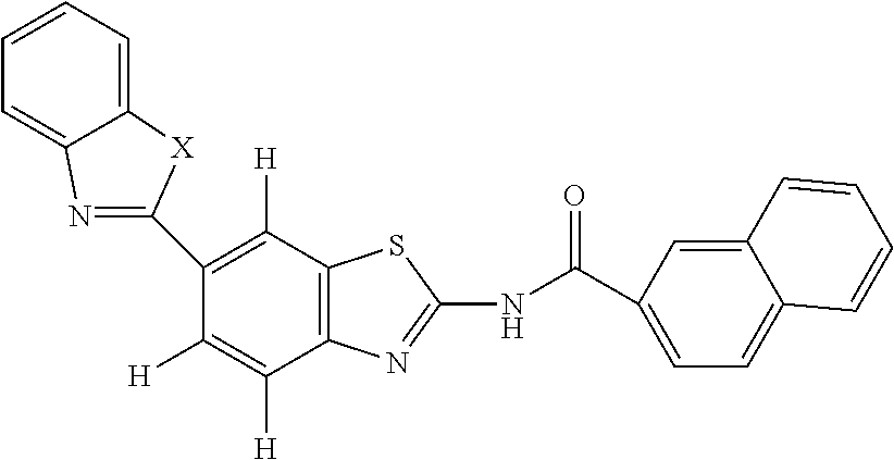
C1(C2=NC3=CC=CC=C3[X]2)=C([H])C2=C(C([H])=C1[H])N=C(NC(C1=CC=C3C(=C1)C=CC=C3)=O)S2
